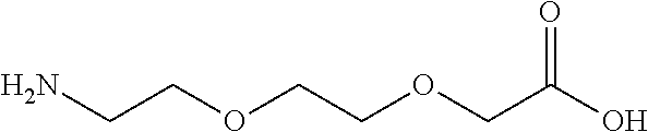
NCCOCCOCC(O)=O
